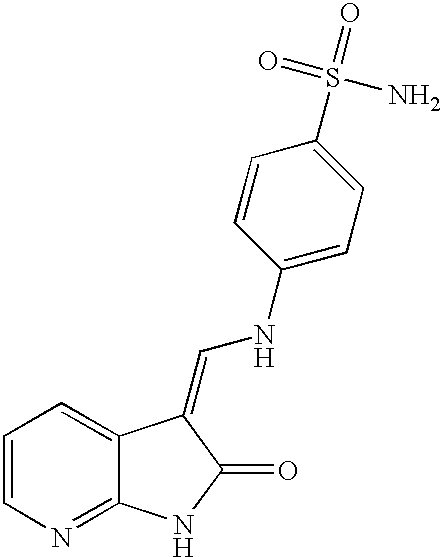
C1=CN=C2C(=C1)C(=CNC1=CC=C(S(=O)(N)=O)C=C1)C(=O)N2
